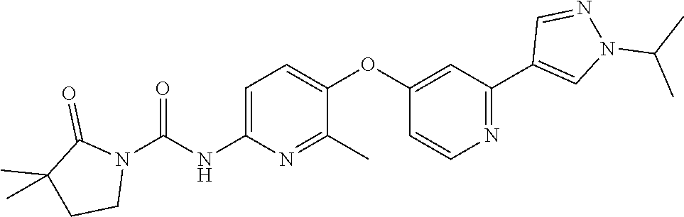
C1=C(NC(N2C(=O)C(C)(C)CC2)=O)N=C(C)C(OC2=CC(C3=CN(C(C)C)N=C3)=NC=C2)=C1
